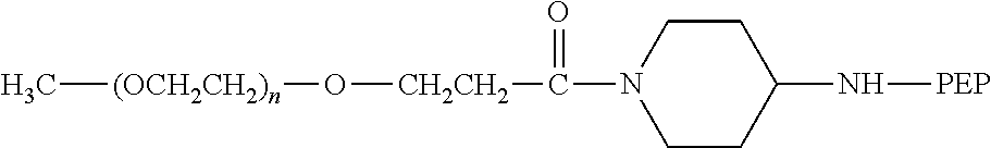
C[(OCH2CH2)n]O[CH2CH2]C(N1CCC(N[PEP])CC1)=O
